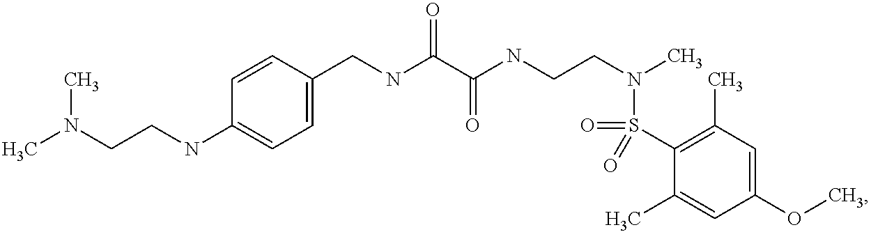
C1(CNC(C(NCCN(C)S(C2=C(C)C=C(OC)C=C2C)(=O)=O)=O)=O)=CC=C(NCCN(C)C)C=C1
